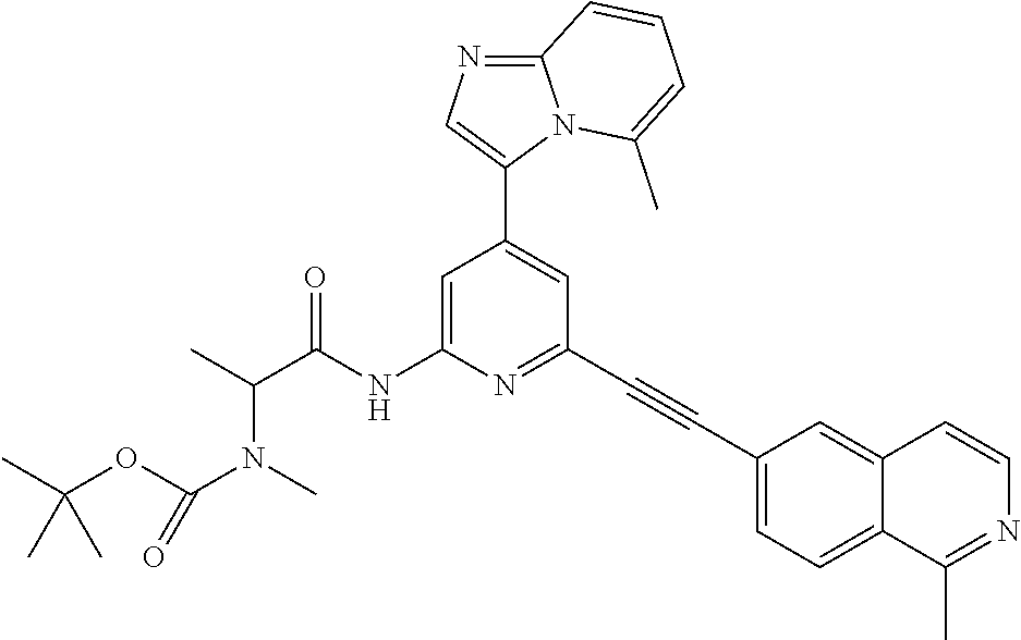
C1(C2=CC(C#CC3=CC=C4C(=C3)C=CN=C4C)=NC(NC(C(C)N(C)C(OC(C)(C)C)=O)=O)=C2)=CN=C2N1C(C)=CC=C2
